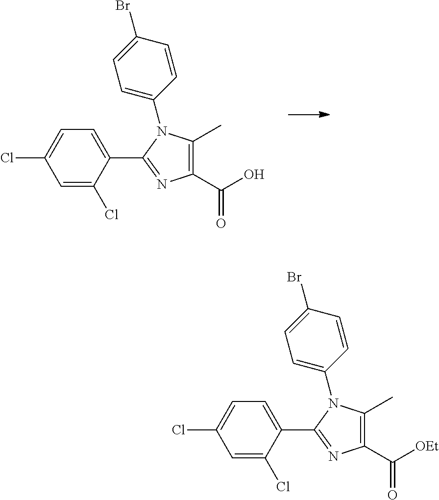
C1=C(N2C(C)=C(C(O)=O)N=C2C2=CC=C(Cl)C=C2Cl)C=CC(Br)=C1.C1=C(N2C(C)=C(C([OEt])=O)N=C2C2=CC=C(Cl)C=C2Cl)C=CC(Br)=C1
